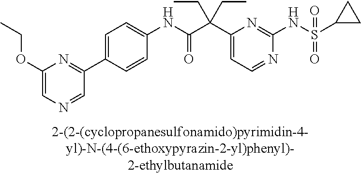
C1(NC(=O)C(C2=CC=NC(NS(=O)(=O)C3CC3)=N2)(CC)CC)=CC=C(C2=NC(OCC)=CN=C2)C=C1
